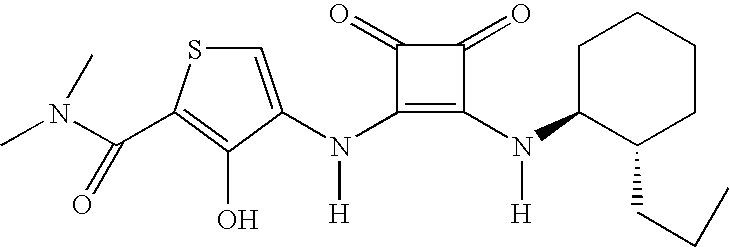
C1=C(N(C2=C(N([H])C3C(CCC)CCCC3)C(=O)C2=O)[H])C(O)=C(C(N(C)C)=O)S1
